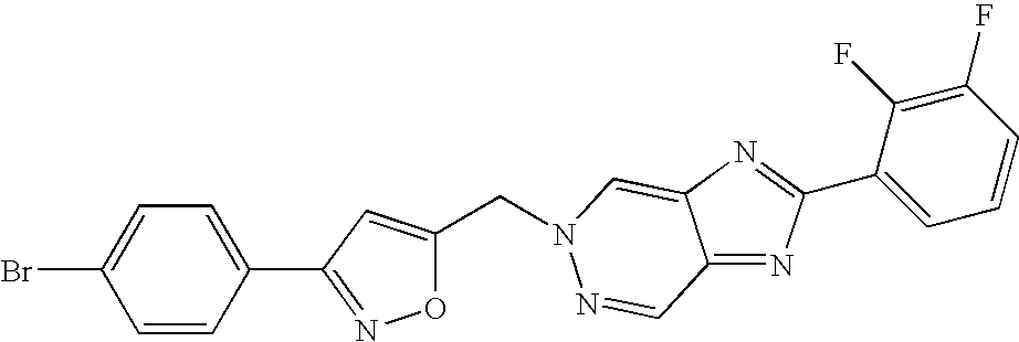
C(N1C=C2C(=NC(C3=CC=CC(F)=C3F)=N2)C=N1)C1=CC(C2=CC=C(Br)C=C2)=NO1
